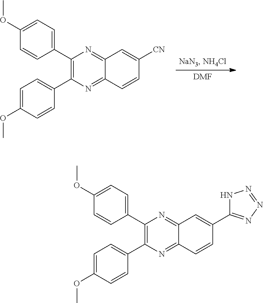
[DMF].C1(C2=CC=C(OC)C=C2)=C(C2=CC=C(OC)C=C2)N=C2C(=N1)C=C([CN])C=C2.C1(C2=CC=C(OC)C=C2)=C(C2=CC=C(OC)C=C2)N=C2C(=N1)C=C(C1=NN=NN1)C=C2
